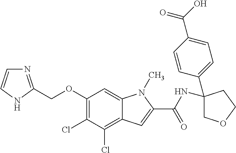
C1(OCC2=NC=CN2)=C(Cl)C(Cl)=C2C(=C1)N(C)C(C(NC1(C3=CC=C(C(=O)O)C=C3)COCC1)=O)=C2
